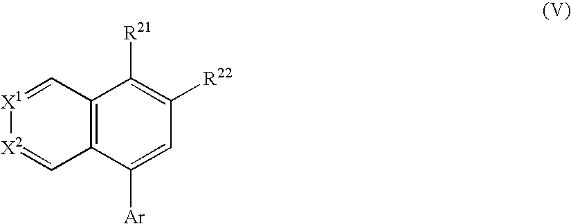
[X1]1=CC2=C(C=[X2]1)C([Ar])=CC([R22])=C2[R21]
